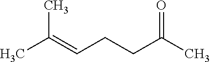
CC(=CCCC(C)=O)C
